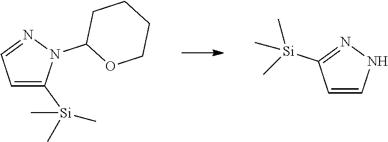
C1=C([Si](C)(C)C)N(C2OCCCC2)N=C1.C1=CNN=C1[Si](C)(C)C
